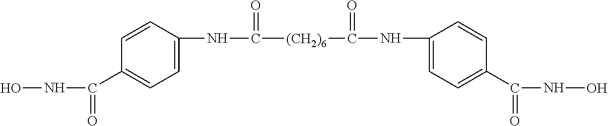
C1=CC(NC([(CH2)6]C(NC2=CC=C(C(=O)NO)C=C2)=O)=O)=CC=C1C(NO)=O
